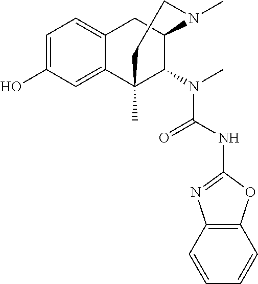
C1=C(O)C=C2C(=C1)CC1C(N(C(=O)NC3=NC4=C(C=CC=C4)O3)C)C2(C)CCN1C
